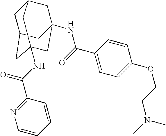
C1C2CC3(NC(C4=NC=CC=C4)=O)CC(NC(C4=CC=C(OCCN(C)C)C=C4)=O)(CC1C3)C2
